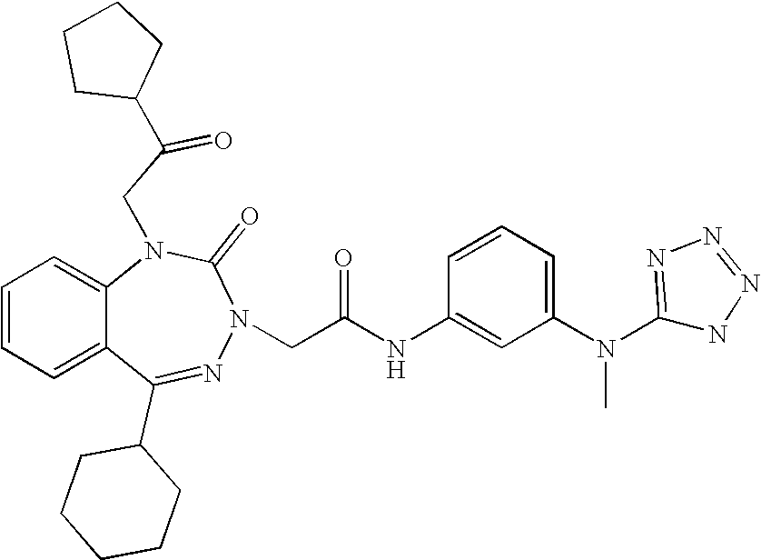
C1=CC=C2C(=C1)N(CC(=O)C1CCCC1)C(=O)N(CC(NC1=CC(N(C3=NN=NN3)C)=CC=C1)=O)N=C2C1CCCCC1
